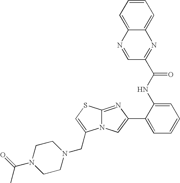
N12C(=NC(C3=CC=CC=C3NC(C3=NC4=CC=CC=C4N=C3)=O)=C1)SC=C2CN1CCN(C(=O)C)CC1
